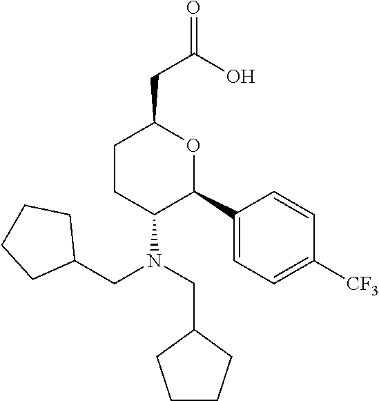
C1CC(N(CC2CCCC2)CC2CCCC2)C(C2=CC=C([CF3])C=C2)OC1CC(=O)O
